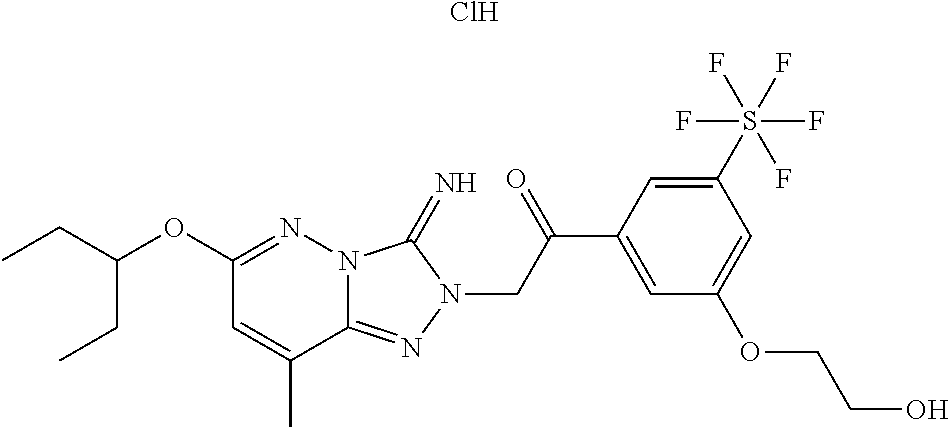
C1(OC(CC)CC)=NN2C(=NN(CC(C3=CC(OCCO)=CC(S(F)(F)(F)(F)F)=C3)=O)C2=N)C(C)=C1.Cl
